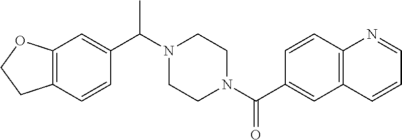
C12=C(C=CC(C(N3CCN(C(C4=CC5=C(C=C4)N=CC=C5)=O)CC3)C)=C1)CCO2
